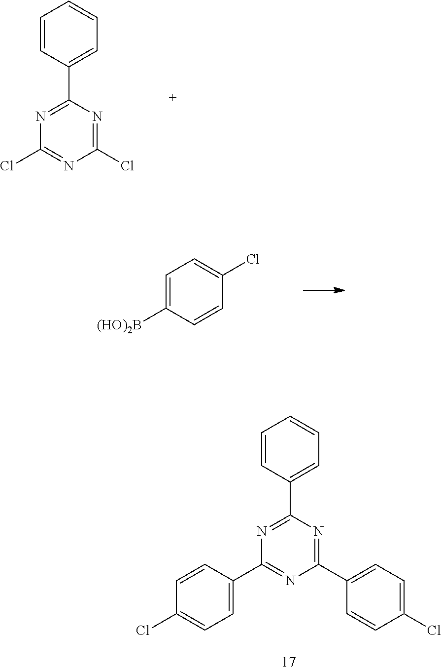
C1=CC(C2=NC(Cl)=NC(Cl)=N2)=CC=C1.C1=C([(HO)2B])C=CC(Cl)=C1.C1=CC(C2=NC(C3=CC=C(Cl)C=C3)=NC(C3=CC=C(Cl)C=C3)=N2)=CC=C1
